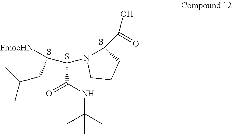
C(C(NC(C)(C)C)=O)(N1C(C(O)=O)CCC1)C([FmocHN])CC(C)C.S.S.S
